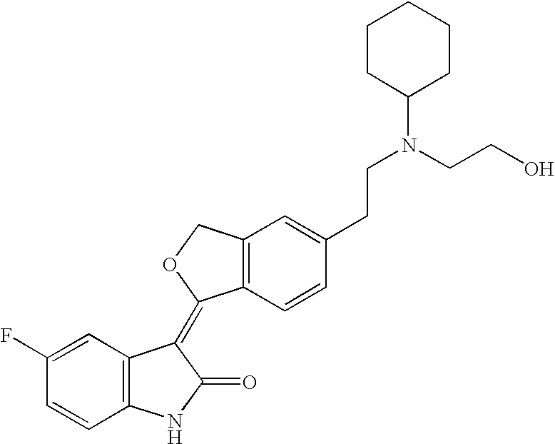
C1=C(F)C=CC2=C1C(=C1C3=C(CO1)C=C(CCN(CCO)C1CCCCC1)C=C3)C(=O)N2
